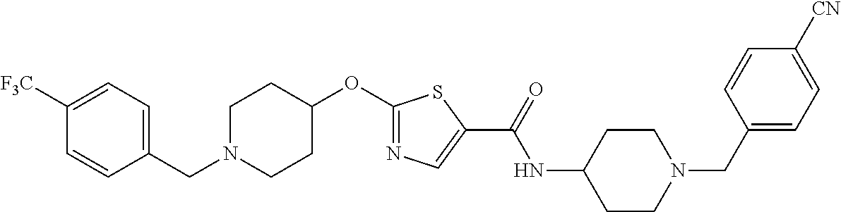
C1(CN2CCC(OC3=NC=C(C(=O)NC4CCN(CC5=CC=C([CN])C=C5)CC4)S3)CC2)=CC=C([F3C])C=C1
